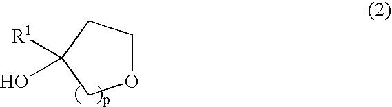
O1CCC([R1])(O)C1
